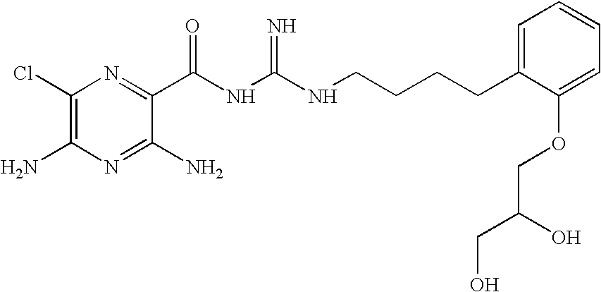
C1(Cl)=C(N)N=C(N)C(C(NC(NCCCCC2=CC=CC=C2OCC(O)CO)=N)=O)=N1
